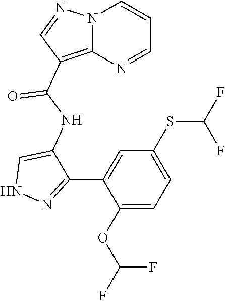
N1=C(C2=CC(SC(F)F)=CC=C2OC(F)F)C(NC(=O)C2=C3N(N=C2)C=CC=N3)=CN1
